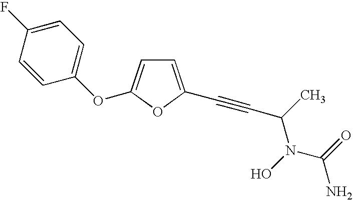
C1=C(C#CC(N(O)C(=O)N)C)OC(OC2=CC=C(F)C=C2)=C1
